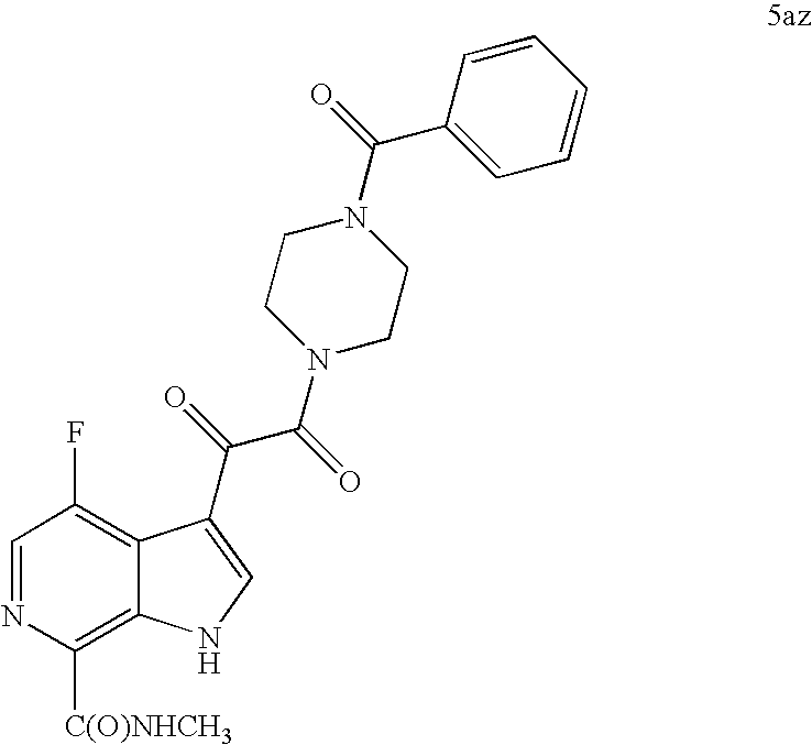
C1=NC([C(O)NHCH3])=C2C(=C1F)C(C(=O)C(=O)N1CCN(C(=O)C3=CC=CC=C3)CC1)=CN2
